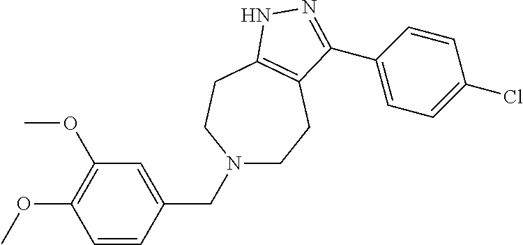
N1(CC2=CC(OC)=C(OC)C=C2)CCC2=C(CC1)NN=C2C1=CC=C(Cl)C=C1
